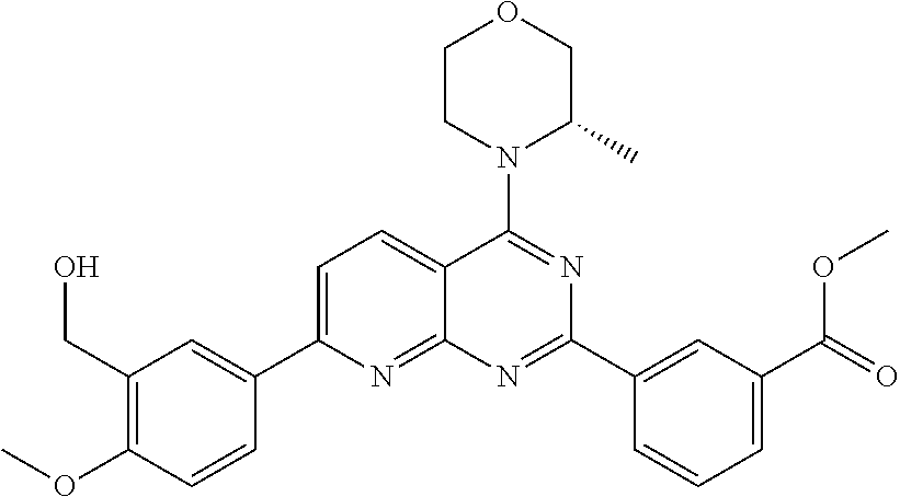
C1=C(C2=CC(CO)=C(OC)C=C2)N=C2C(=C1)C(N1C(C)COCC1)=NC(C1=CC(C(OC)=O)=CC=C1)=N2
